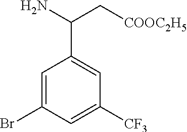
C1=C(Br)C=C([CF3])C=C1C(N)C[COOC2H5]
